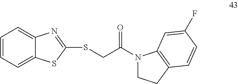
C1=CC=C2C(=C1)N=C(SCC(=O)N1CCC3=C1C=C(F)C=C3)S2
